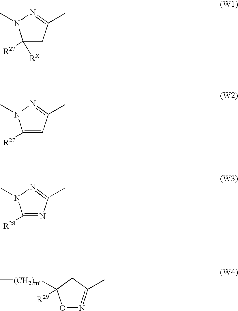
C1([RX])([R27])CC(C)=NN1C.C1([R27])=CC(C)=NN1C.C1([R28])=NC(C)=NN1C.O1N=C(C)CC1([(CH2)m]C)[R29]
